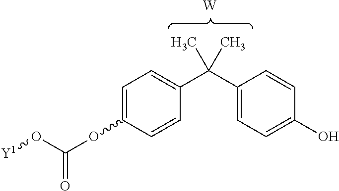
[Y1]OC(OC1=CC=C(C(C2=CC=C(O)C=C2)(C)C)C=C1)=O.[W]
